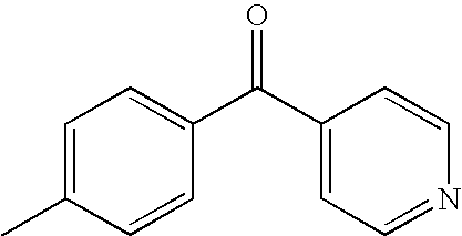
C1=C(C)C=CC(C(C2=CC=NC=C2)=O)=C1
